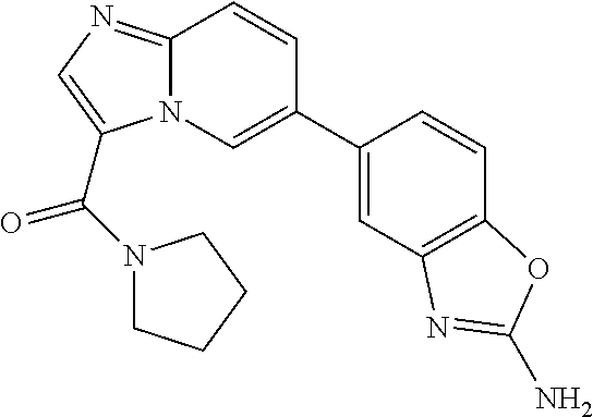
N12C(=NC=C1C(N1CCCC1)=O)C=CC(C1=CC3=C(C=C1)OC(N)=N3)=C2
